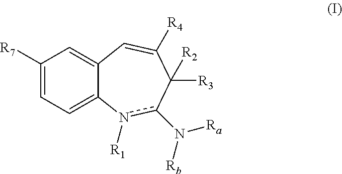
C1([R7])=CC=C2C(=C1)C=C([R4])C([R3])([R2])c(N([Rb])[Ra])n2[R1]
